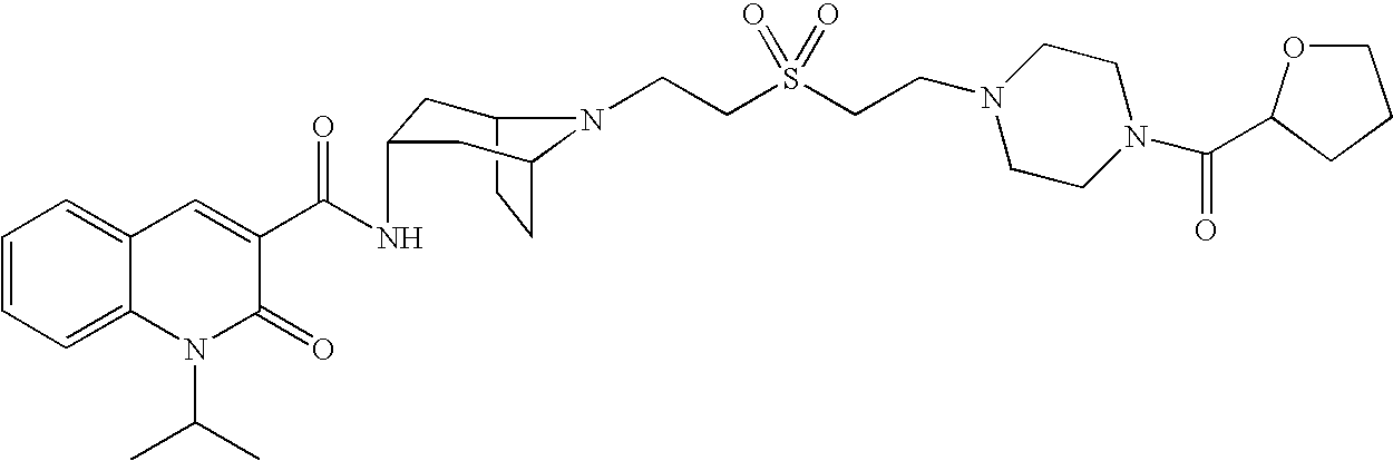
C1=CC=C2C(=C1)C=C(C(=O)NC1CC3N(CCS(CCN4CCN(C(=O)C5OCCC5)CC4)(=O)=O)C(CC3)C1)C(=O)N2C(C)C
